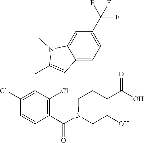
C1(Cl)=C(CC2=CC3=CC=C(C(F)(F)F)C=C3N2C)C(Cl)=C(C(N2CC(O)C(C(O)=O)CC2)=O)C=C1
